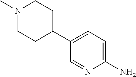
C1(N)=CC=C(C2CCN(C)CC2)C=N1
